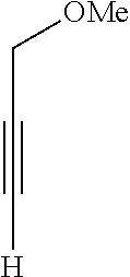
C(C[OMe])#C[H]
